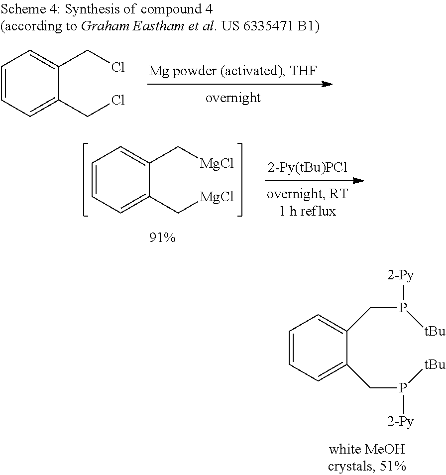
C1=CC=C(C[MgCl])C(C[MgCl])=C1.C1=CC=C(CP([tBu])[2-Py])C(CP([tBu])[2-Py])=C1.C1=CC=C(CCl)C(CCl)=C1
